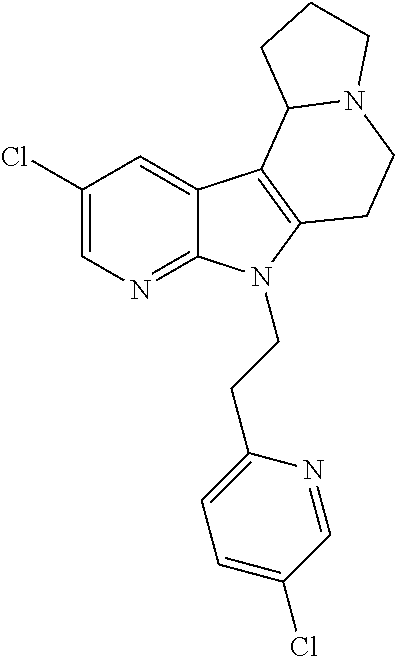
C1(Cl)=CN=C2C(=C1)C1=C(N2CCC2=CC=C(Cl)C=N2)CCN2C1CCC2
